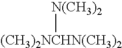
[(CH3)2NCHN(CH3)2][N(CH3)2]
